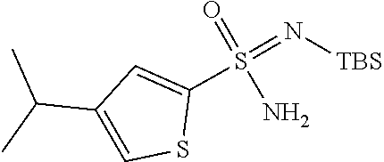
NS(=O)(=N[TBS])C1=CC(C(C)C)=CS1
